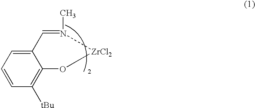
C12=CC=CC([tBu])=C1O[ZrCl2]N(C)=C2
